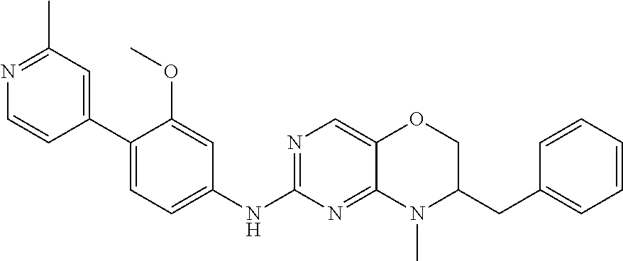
N1=C(NC2=CC=C(C3=CC(C)=NC=C3)C(OC)=C2)N=C2C(=C1)OCC(CC1=CC=CC=C1)N2C
